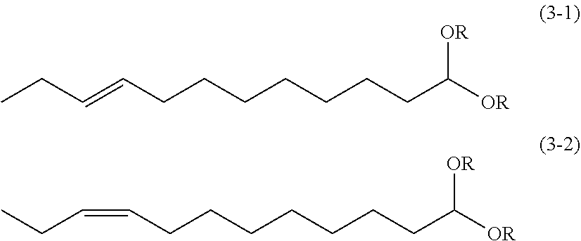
CCC=CCCCCCCCC([OR])[OR].C(CCCCCCC([OR])[OR])C=CCC
